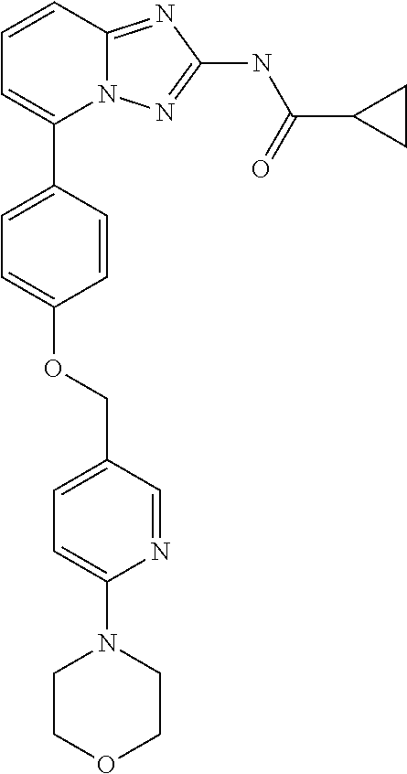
C1=CC2=NC(NC(C3CC3)=O)=NN2C(C2=CC=C(OCC3=CC=C(N4CCOCC4)N=C3)C=C2)=C1
